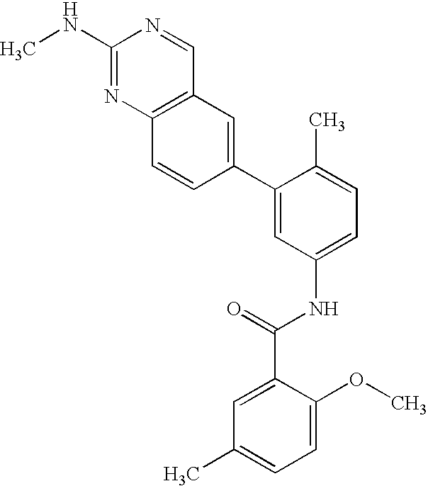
C1(NC)=NC2=C(C=N1)C=C(C1=CC(NC(C3=CC(C)=CC=C3OC)=O)=CC=C1C)C=C2
